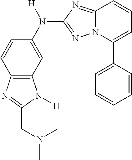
C1=C(C2=CC=CC3=NC(N(C4=CC5=C(C=C4)N=C(CN(C)C)N5[H])[H])=NN23)C=CC=C1
